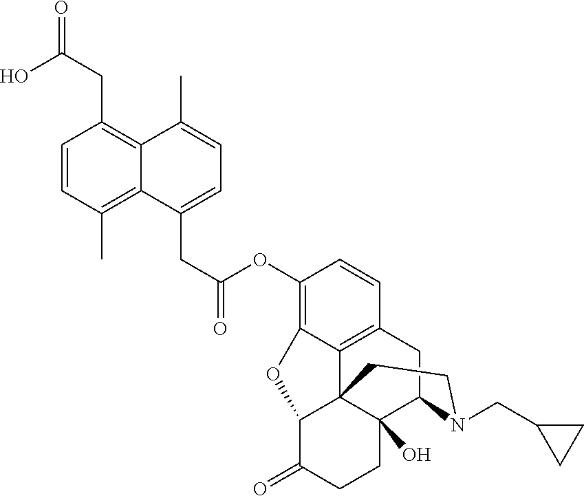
C(C(OC1=C2C3=C(C=C1)CC1C4(O)C3(C(C(=O)CC4)O2)CCN1CC1CC1)=O)C1=CC=C(C)C2=C(CC(=O)O)C=CC(C)=C12
